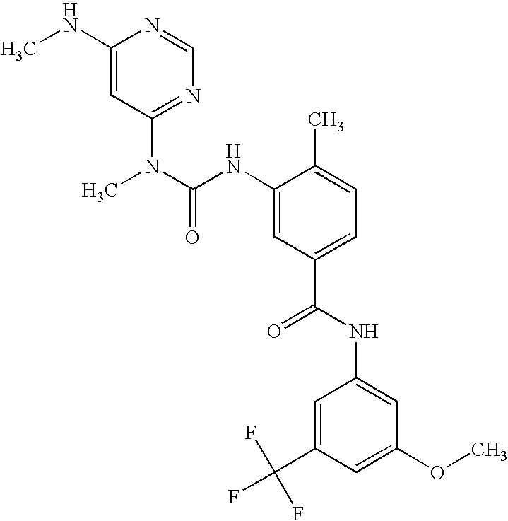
C1(NC)=CC(N(C)C(NC2=CC(C(=O)NC3=CC(OC)=CC(C(F)(F)F)=C3)=CC=C2C)=O)=NC=N1
